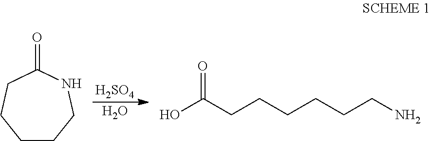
C1CCNC(=O)CC1.[H2SO4].O.OC(CCCCCCN)=O
